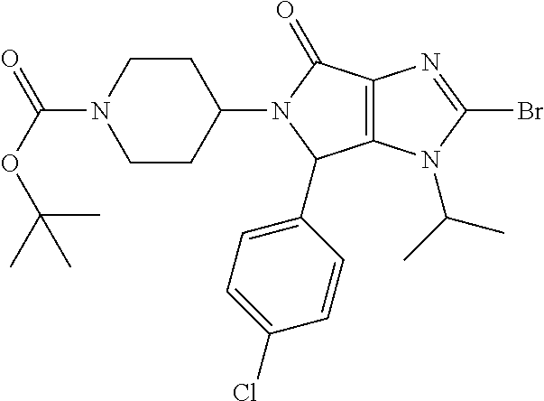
C12=C(N(C(C)C)C(Br)=N1)C(C1=CC=C(Cl)C=C1)N(C1CCN(C(=O)OC(C)(C)C)CC1)C2=O
